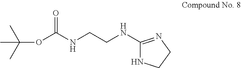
CC(C)(OC(NCCNC1=NCCN1)=O)C
